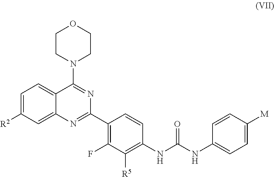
C1=C([R2])C=C2C(=C1)C(N1CCOCC1)=NC(C1=C(F)C([R5])=C(NC(NC3=CC=C([M])C=C3)=O)C=C1)=N2
